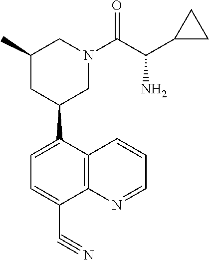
C1=CC2=C(C(C#N)=CC=C2C2CN(C(C(C3CC3)N)=O)CC(C)C2)N=C1
